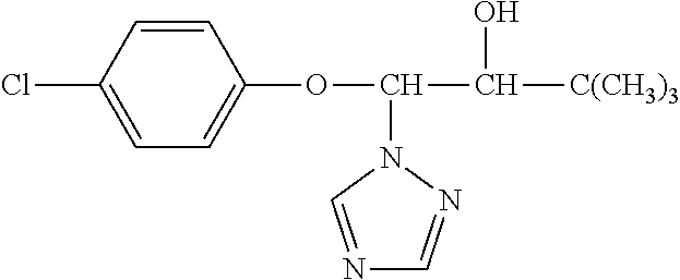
C(N1C=NC=N1)(C([C(CH3)3])O)OC1=CC=C(Cl)C=C1
